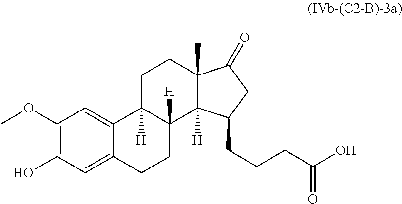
C1(OC)=C(O)C=C2C(=C1)C1([H])C([H])(CC2)C2([H])C(C)(CC1)C(=O)CC2CCCC(O)=O
